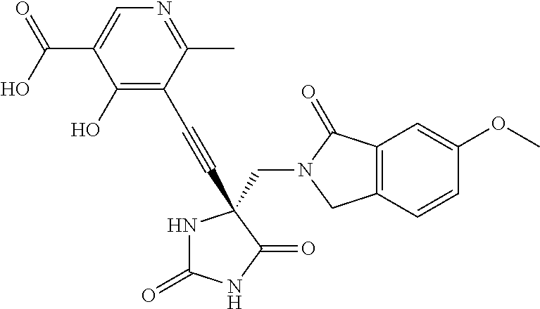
N1C(=O)NC(=O)C1(C#CC1=C(O)C(C(O)=O)=CN=C1C)CN1C(=O)C2=C(C1)C=CC(OC)=C2
